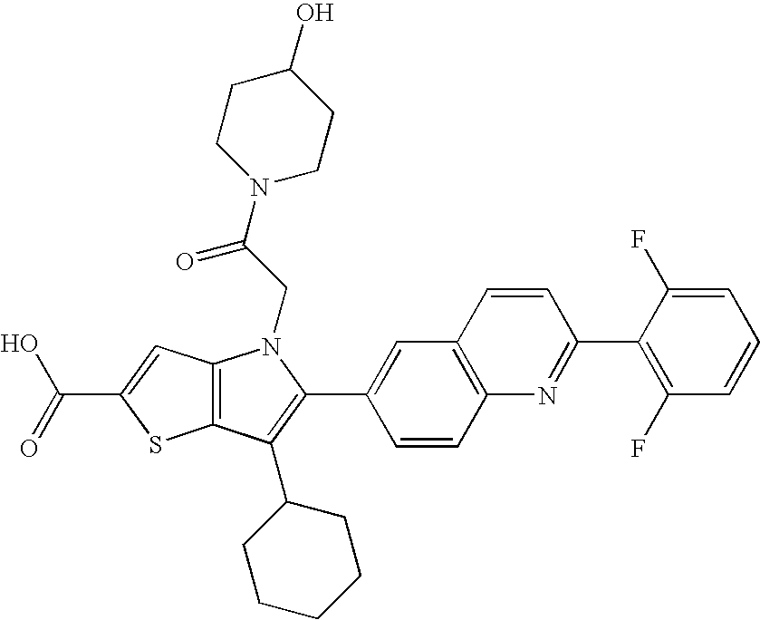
C(C1=CC2=C(S1)C(C1CCCCC1)=C(C1=CC3=C(C=C1)N=C(C1=C(F)C=CC=C1F)C=C3)N2CC(N1CCC(O)CC1)=O)(=O)O
